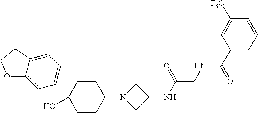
C1CC(N2CC(NC(CNC(C3=CC=CC([F3C])=C3)=O)=O)C2)CCC1(O)C1=CC=C2C(=C1)OCC2
